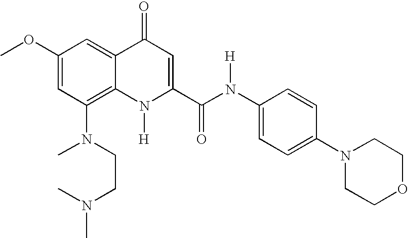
C1(OC)=CC(N(C)CCN(C)C)=C2C(=C1)C(=O)C=C(C(=O)N(C1=CC=C(N3CCOCC3)C=C1)[H])N2[H]
